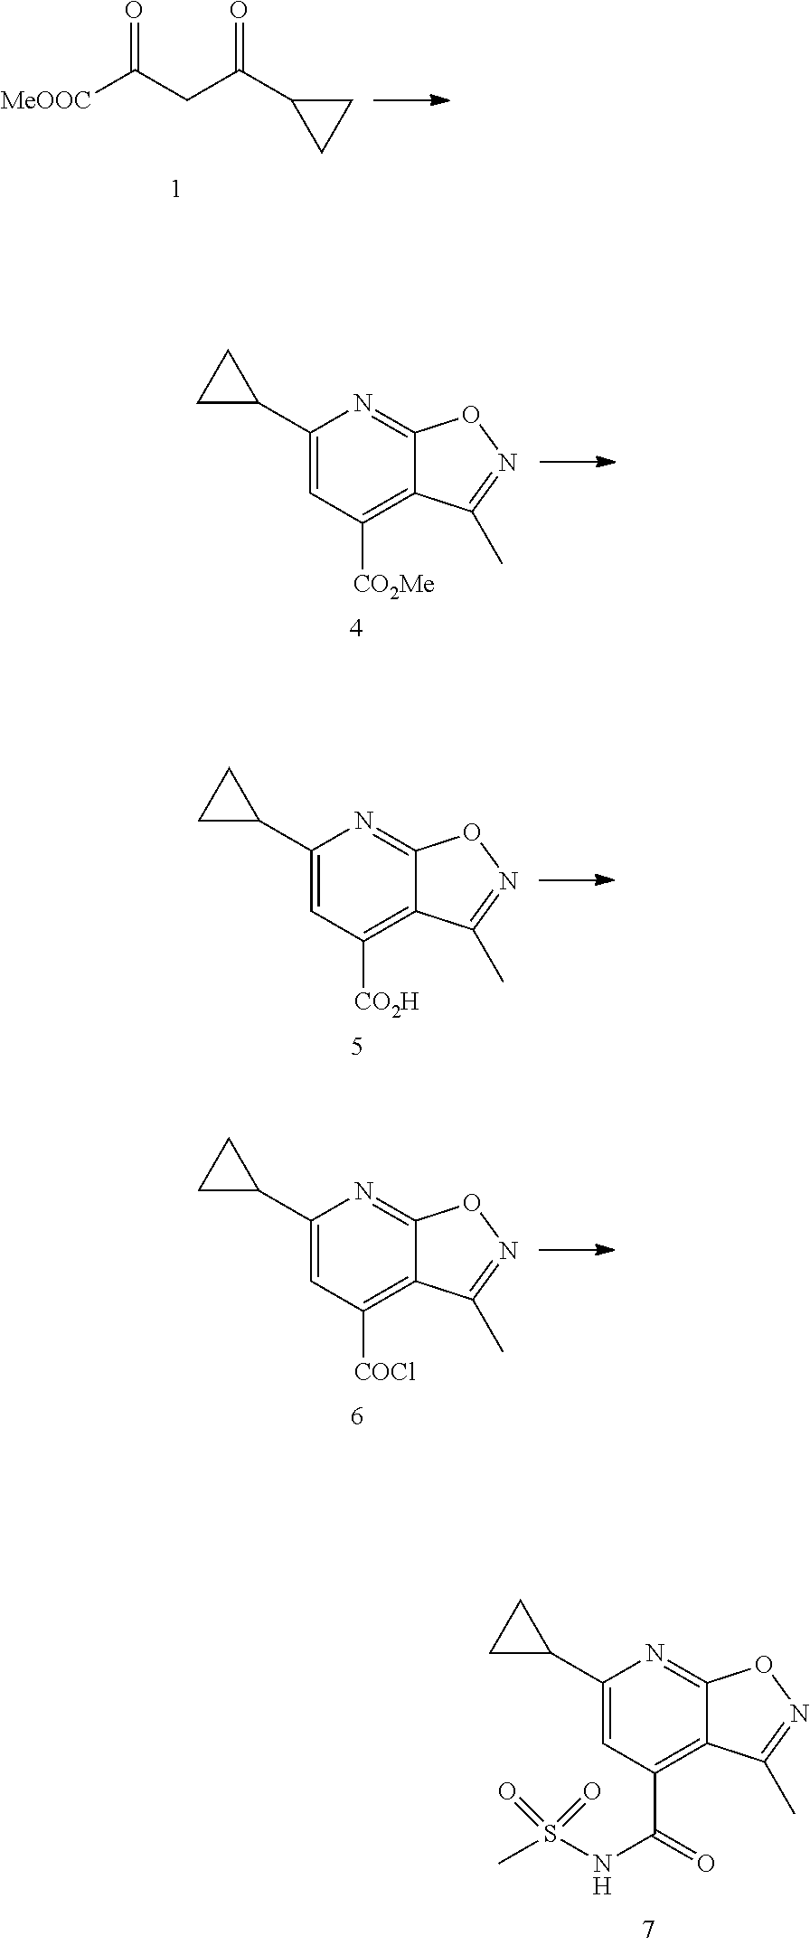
C1(C2CC2)=CC(C(NS(C)(=O)=O)=O)=C2C(=N1)ON=C2C.[MeOOC]C(CC(C1CC1)=O)=O.C1(C2CC2)=CC([CO2Me])=C2C(=N1)ON=C2C.C1(C2CC2)=CC([CO2H])=C2C(=N1)ON=C2C.C1(C2CC2)=CC([COCl])=C2C(=N1)ON=C2C
